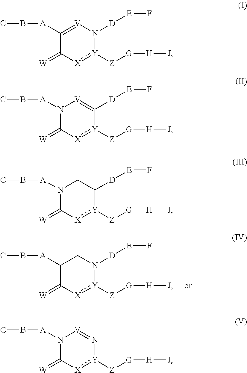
C1([A]BC)C(=[W])[X]:[Y]([Z][G][H][J])N([D][E]F)C1.C1([A]BC)=[V]N([D][E]F)[Y]([Z][G][H][J]):[X]C1=[W].N1([A]BC)C(=[W])[X]:[Y]([Z][G][H][J])C([D][E]F)=[V]1.N1([A]BC)C(=[W])[X]:[Y]([Z][G][H][J])C([D][E]F)C1.N1([A]BC)C(=[W])[X]:[Y]([Z][G][H][J])N=[V]1
